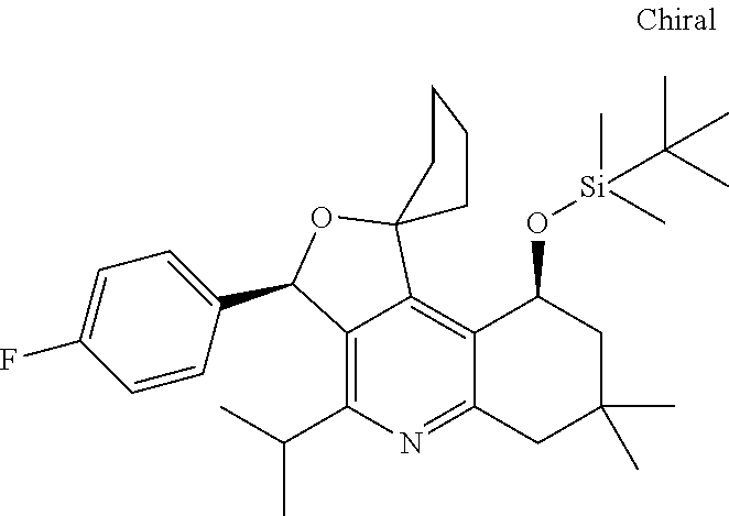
C12=C3C(=C(C(C)C)N=C1CC(C)(C)CC2O[Si](C)(C)C(C)(C)C)C(C1=CC=C(F)C=C1)OC31CCCC1
